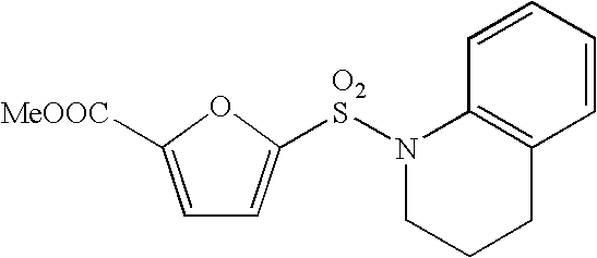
C1=C([MeOOC])OC([O2S]N2CCCC3=C2C=CC=C3)=C1
